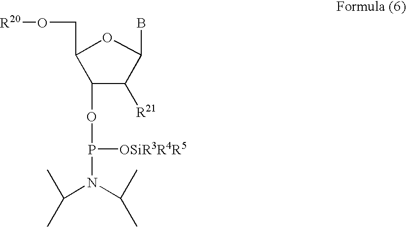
[R20]OCC1C(OP([OSiR3R4R5])N(C(C)C)C(C)C)C([R21])C(B)O1
